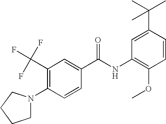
C1(C(F)(F)F)=C(N2CCCC2)C=CC(C(NC2=C(OC)C=CC(C(C)(C)C)=C2)=O)=C1
